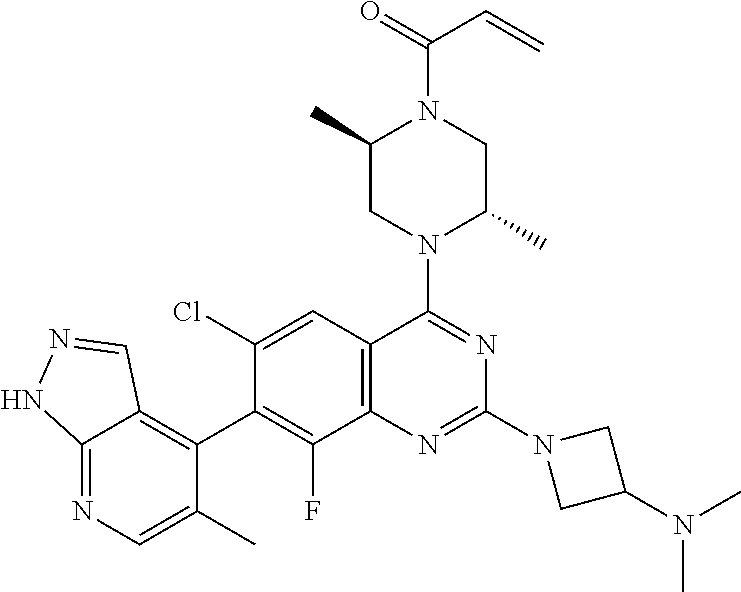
C12=NC=C(C)C(C3=C(F)C4=C(C=C3Cl)C(N3C(C)CN(C(=O)C=C)C(C)C3)=NC(N3CC(N(C)C)C3)=N4)=C1C=NN2
